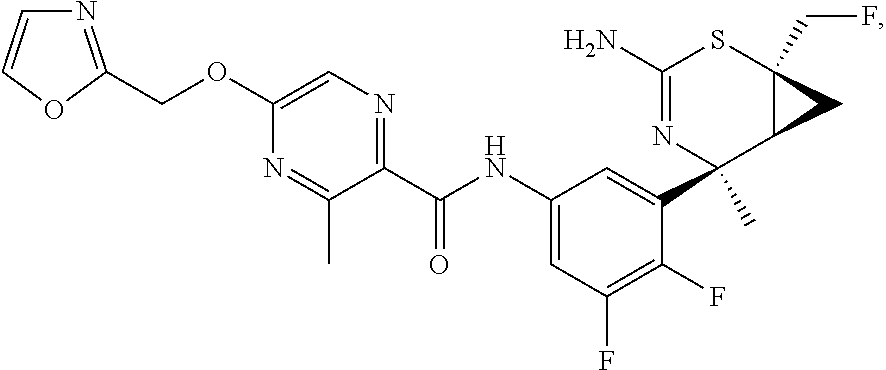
N1=C(COC2=CN=C(C(NC3=CC(F)=C(F)C(C4(C)C5C(CF)(SC(N)=N4)C5)=C3)=O)C(C)=N2)OC=C1
